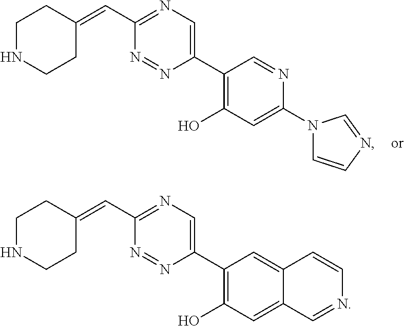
C1NCCC(=CC2=NC=C(C3=C(O)C=C(N4C=CN=C4)N=C3)N=N2)C1.C1NCCC(=CC2=NC=C(C3=C(O)C=C4C(=C3)C=CN=C4)N=N2)C1
